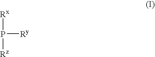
[Rx]P([Ry])[Rz]
